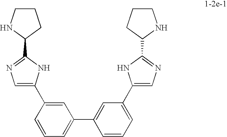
C1=C(C2=CN=C(C3NCCC3)N2)C=CC=C1C1=CC(C2=CN=C(C3CCCN3)N2)=CC=C1
